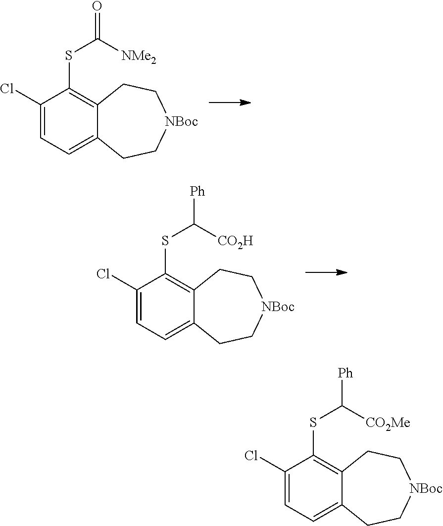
C1(Cl)=CC=C2C(=C1SC(=O)[NMe2])CC[NBoc]CC2.C1(Cl)=CC=C2C(=C1SC([Ph])[CO2H])CC[NBoc]CC2.C1(Cl)=CC=C2C(=C1SC([Ph])[CO2Me])CC[NBoc]CC2
